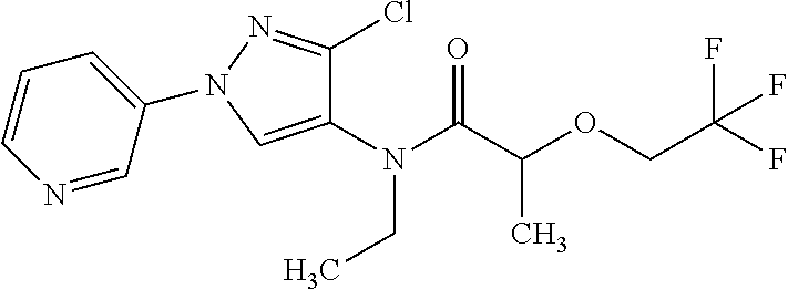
C1(N2N=C(Cl)C(N(C(C(OCC(F)(F)F)C)=O)CC)=C2)=CC=CN=C1
